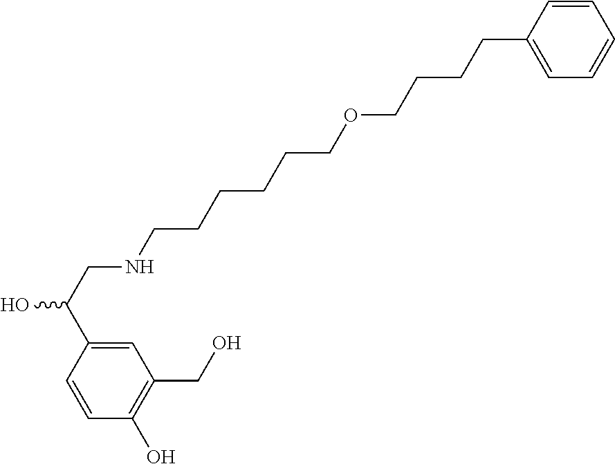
C1=CC(O)=C(CO)C=C1C(CNCCCCCCOCCCCC1=CC=CC=C1)O
